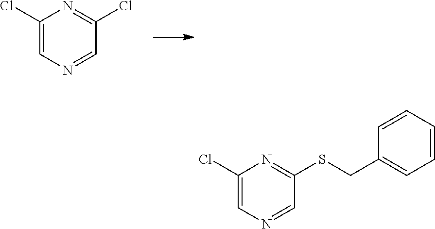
C1(Cl)=CN=CC(Cl)=N1.C1(Cl)=CN=CC(SCC2=CC=CC=C2)=N1
